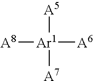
[A8][Ar1]([A5])([A7])[A6]
